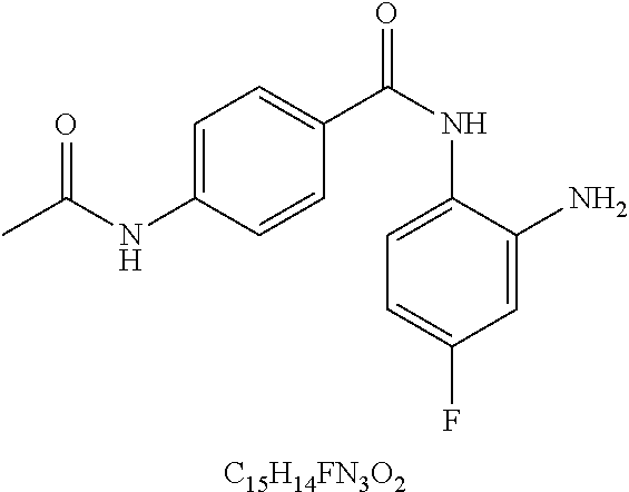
C1=C(NC(C)=O)C=CC(C(NC2=CC=C(F)C=C2N)=O)=C1.[C15H14FN3O2]
